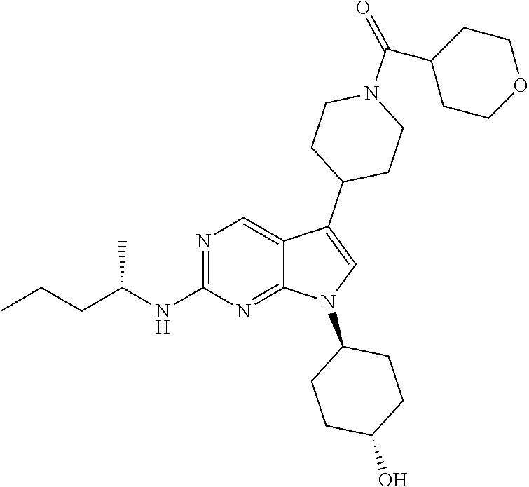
N1=C(NC(CCC)C)N=C2C(=C1)C(C1CCN(C(C3CCOCC3)=O)CC1)=CN2C1CCC(O)CC1
